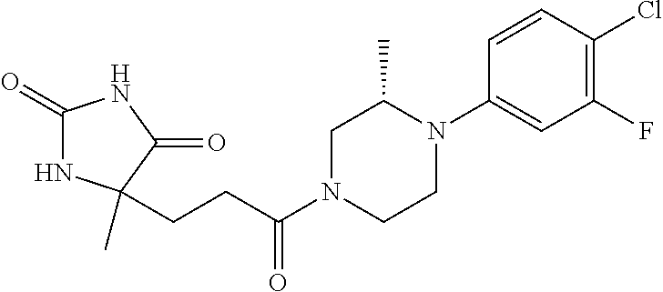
C1(=O)NC(CCC(N2CCN(C3=CC(F)=C(Cl)C=C3)C(C)C2)=O)(C)C(=O)N1
